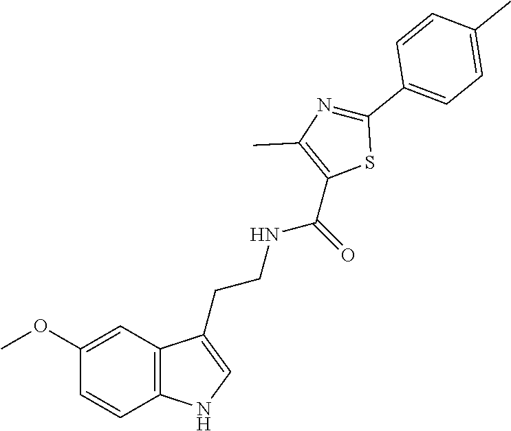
C12=C(C=C(OC)C=C1)C(CCNC(C1=C(C)N=C(C3=CC=C(C)C=C3)S1)=O)=CN2
